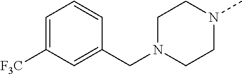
C1=C([F3C])C=C(CN2CCN(C)CC2)C=C1
